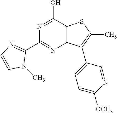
N1=C(O)C2=C(N=C1C1=NC=CN1C)C(C1=CC=C([OCH3])N=C1)=C(C)S2
